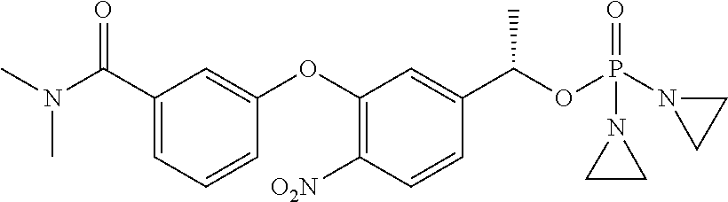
C1(C(=O)N(C)C)=CC=CC(OC2=C([O2N])C=CC(C(C)OP(N3CC3)(=O)N3CC3)=C2)=C1
